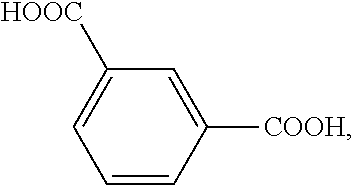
[HOOC]C1=CC=CC([COOH])=C1
